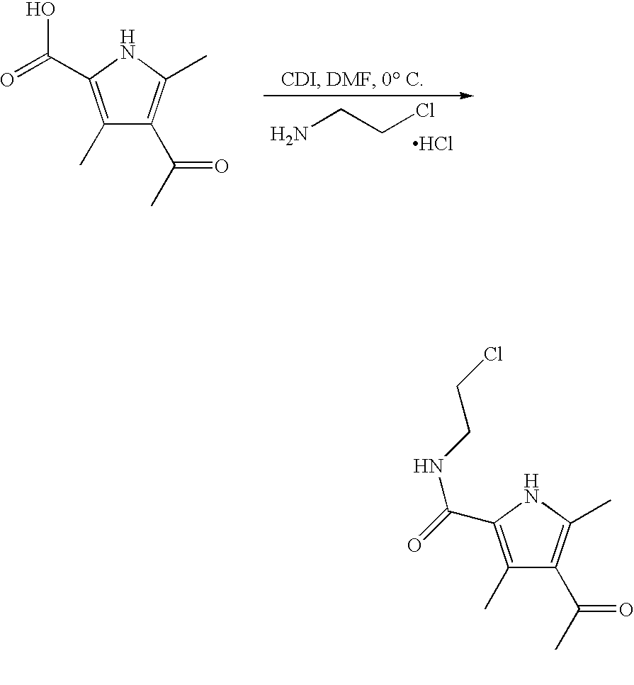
C1(C)=C(C(=O)NCCCl)NC(C)=C1C(C)=O.C1(C)=C(C(=O)O)NC(C)=C1C(C)=O.Cl.NCCCl
